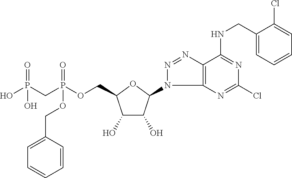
C1(O)C(O)C(N2C3=C(N=N2)C(NCC2=CC=CC=C2Cl)=NC(Cl)=N3)OC1COP(CP(O)(=O)O)(=O)OCC1=CC=CC=C1
